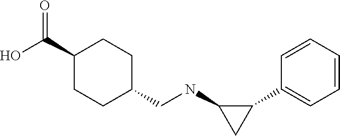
C1(C2=CC=CC=C2)C(NCC2CCC(C(O)=O)CC2)C1
